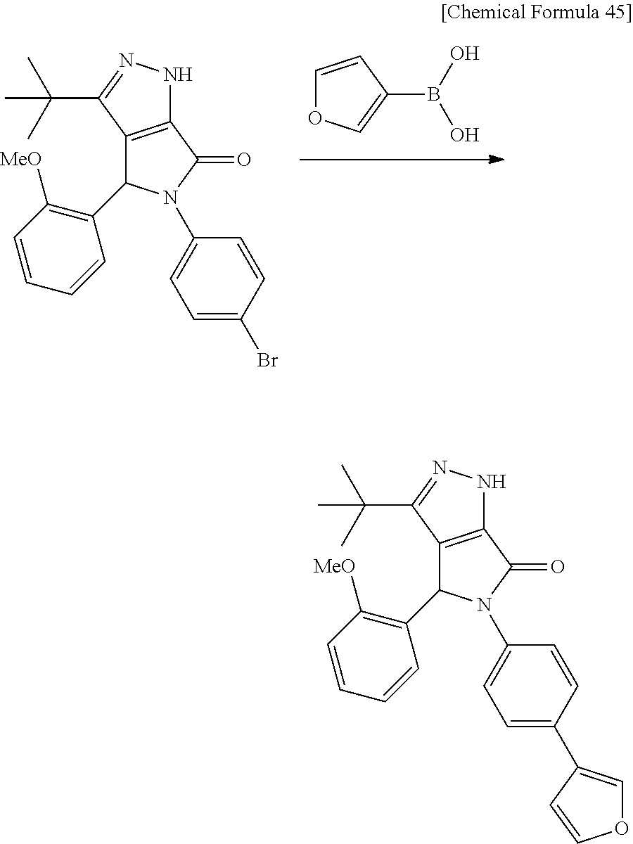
C12=C(C(=O)N(C3=CC=C(Br)C=C3)C1C1=C([MeO])C=CC=C1)NN=C2C(C)(C)C.C1=CC(B(O)O)=CO1.C12=C(C(=O)N(C3=CC=C(C4=COC=C4)C=C3)C1C1=C([MeO])C=CC=C1)NN=C2C(C)(C)C
